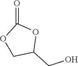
O1CC(CO)OC1=O
